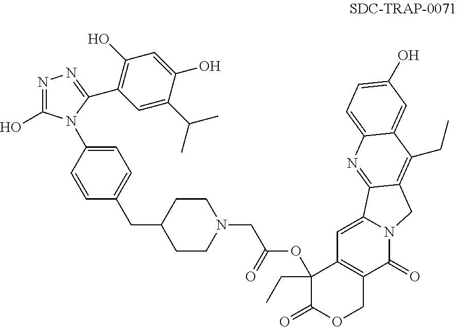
C1(CC)(OC(CN2CCC(CC3=CC=C(N4C(O)=NN=C4C4=C(O)C=C(O)C(C(C)C)=C4)C=C3)CC2)=O)C(=O)OCC2=C1C=C1N(C2=O)CC2=C(CC)C3=CC(O)=CC=C3N=C12
